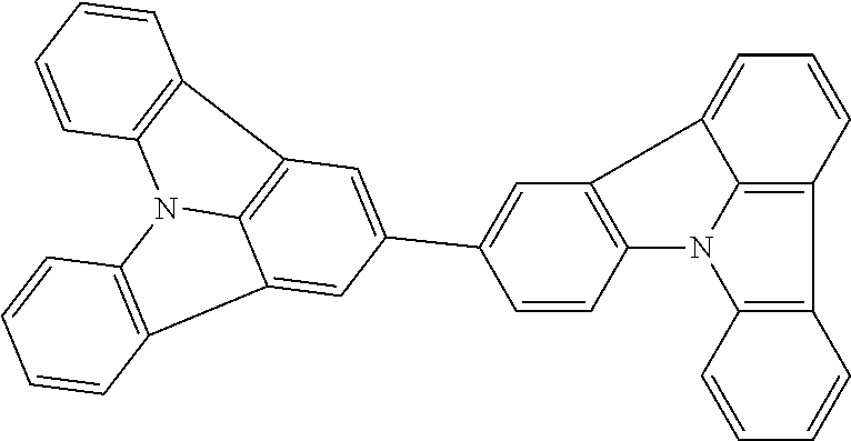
C12=C(N3C4=C(C5=C3C=CC=C5)C=CC=C14)C=CC(C1=CC3=C4C(=C1)C1=C(N4C4=C3C=CC=C4)C=CC=C1)=C2
